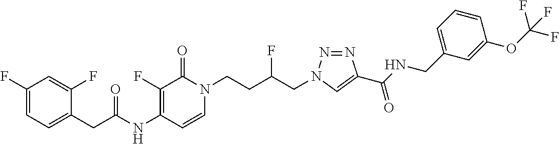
N(C1=C(F)C(=O)N(CCC(CN2N=NC(C(NCC3=CC=CC(OC(F)(F)F)=C3)=O)=C2)F)C=C1)C(=O)CC1=CC=C(F)C=C1F
